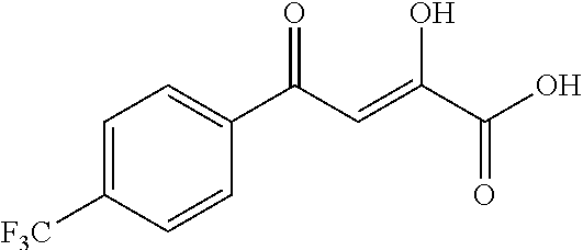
C1=C([F3C])C=CC(C(C=C(C(O)=O)O)=O)=C1
